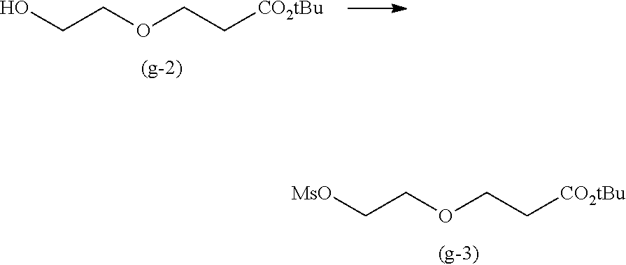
C(C[CO2tBu])OCCO.C(C[CO2tBu])OCC[MsO]
